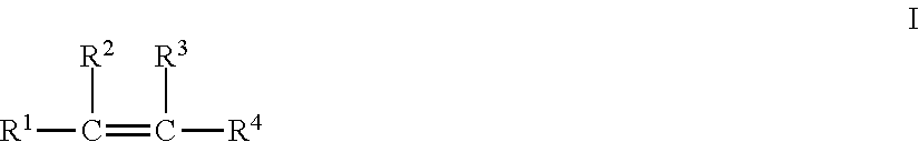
[R1]C([R2])=C([R4])[R3]
